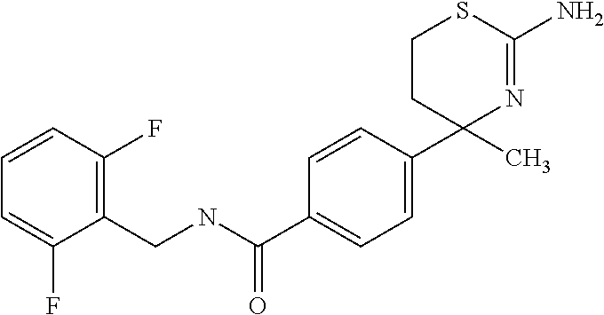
C1=C(C2(C)N=C(N)SCC2)C=CC(C(NCC2=C(F)C=CC=C2F)=O)=C1
